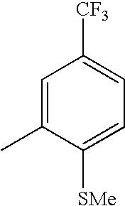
C1=C(C)C([SMe])=CC=C1[CF3]
